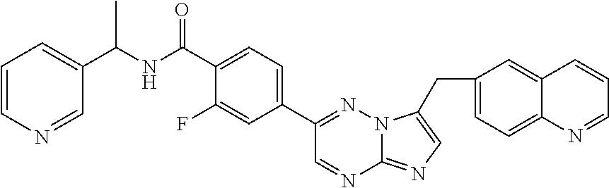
C1(CC2=CN=C3N=CC(C4=CC=C(C(=O)NC(C5=CC=CN=C5)C)C(F)=C4)=NN32)=CC=C2C(=C1)C=CC=N2
